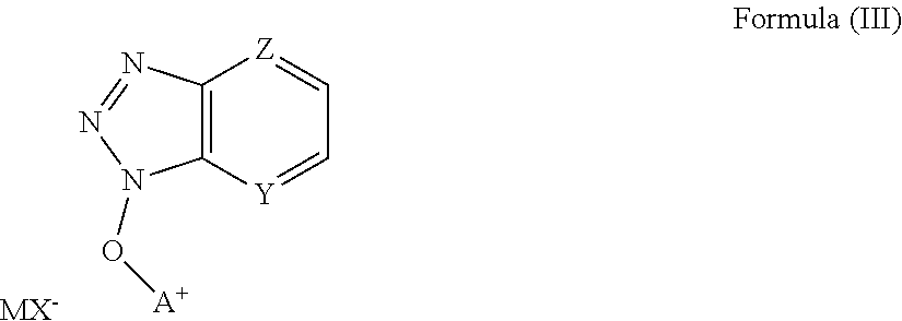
C12=C([Y]=CC=[Z]1)N(O[A+])N=N2.[MX-]
